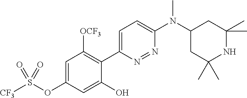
C1=C(OS([CF3])(=O)=O)C=C(O)C(C2=CC=C(N(C3CC(C)(C)NC(C)(C)C3)C)N=N2)=C1[OCF3]
